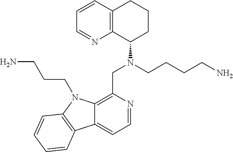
C1=CC2=C(N=C1)C(N(CCCCN)CC1=C3C(=CC=N1)C1=C(N3CCCN)C=CC=C1)CCC2
